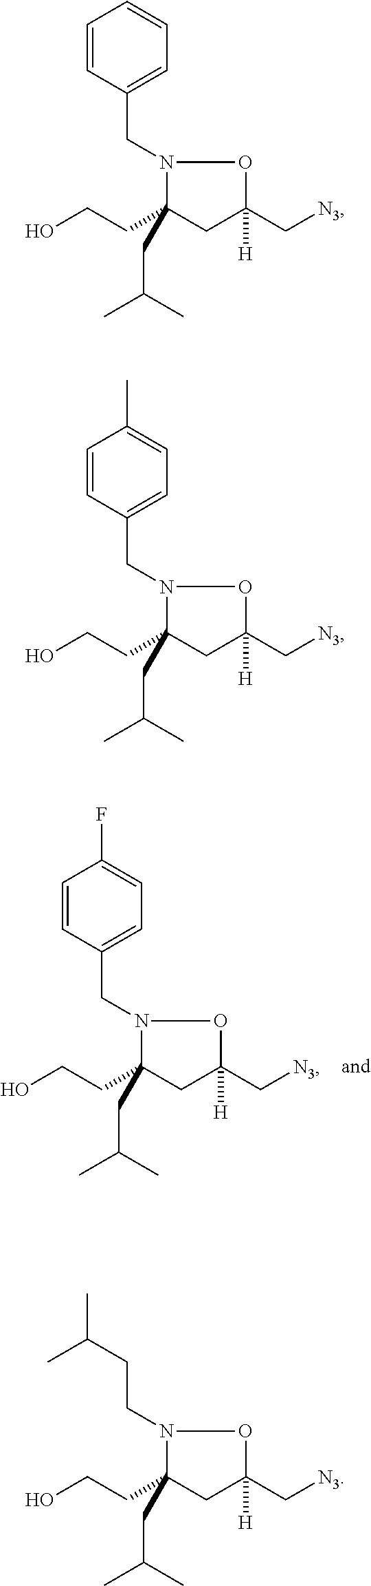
N1(CC2=CC=C(F)C=C2)C(CCO)(CC(C)C)CC([H])(C[N3])O1.N1(CC2=CC=CC=C2)C(CCO)(CC(C)C)CC([H])(C[N3])O1.N1(CC2=CC=C(C)C=C2)C(CCO)(CC(C)C)CC([H])(C[N3])O1.N1(CCC(C)C)C(CCO)(CC(C)C)CC([H])(C[N3])O1
